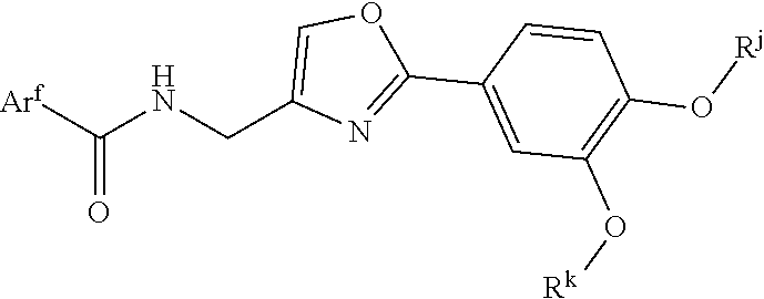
N(CC1=COC(C2=CC(O[Rk])=C(O[Rj])C=C2)=N1)C([Arf])=O
